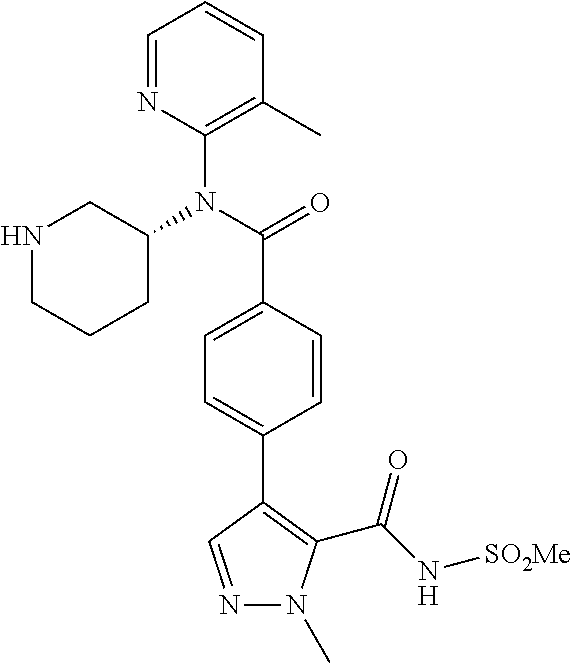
C1=NC(N(C(=O)C2=CC=C(C3=C(C(N[SO2Me])=O)N(C)N=C3)C=C2)C2CNCCC2)=C(C)C=C1
